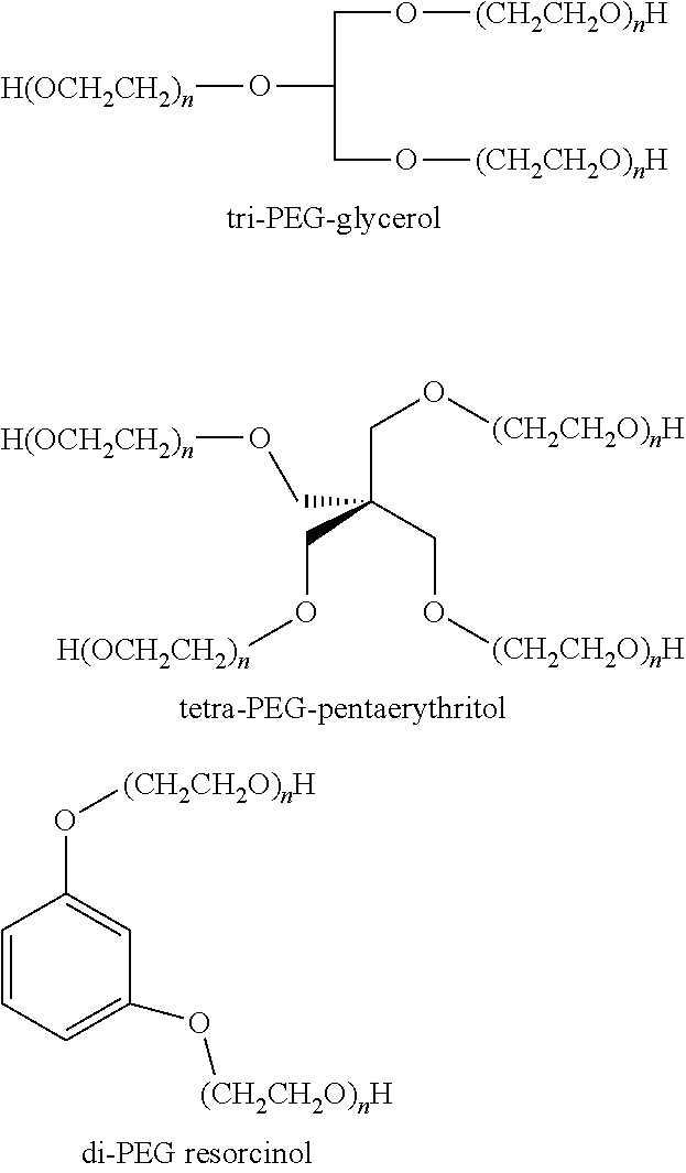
[H(OCH2CH2)n]OC(CO[(CH2CH2O)nH])CO[(CH2CH2O)nH].C(CO[(CH2CH2O)nH])(CO[(CH2CH2O)nH])(CO[H(OCH2CH2)n])CO[H(OCH2CH2)n].C1=CC=C(O[(CH2CH2O)nH])C=C1O[(CH2CH2O)nH]
